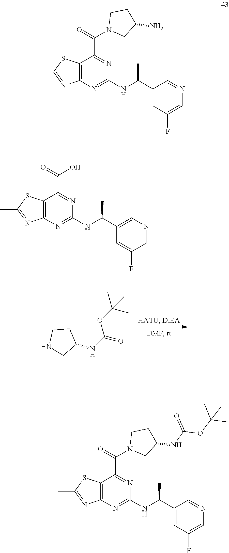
C1(C(NC2=NC3=C(C(C(=O)O)=N2)SC(C)=N3)C)=CN=CC(F)=C1.O(C(NC1CCNC1)=O)C(C)(C)C.C1(C(NC2=NC3=C(C(C(=O)N4CC(NC(OC(C)(C)C)=O)CC4)=N2)SC(C)=N3)C)=CC(F)=CN=C1.C1(C(NC2=NC3=C(C(C(=O)N4CC(N)CC4)=N2)SC(C)=N3)C)=CC(F)=CN=C1
